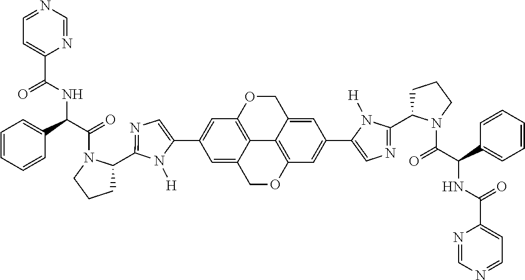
C1(C2=CC3=C4C(=C2)COC2=C4C(=CC(C4=CN=C(C5CCCN5C(=O)C(C5=CC=CC=C5)NC(=O)C5=CC=NC=N5)N4[H])=C2)CO3)=CN=C(C2CCCN2C(=O)C(C2=CC=CC=C2)NC(=O)C2=CC=NC=N2)N1[H]
